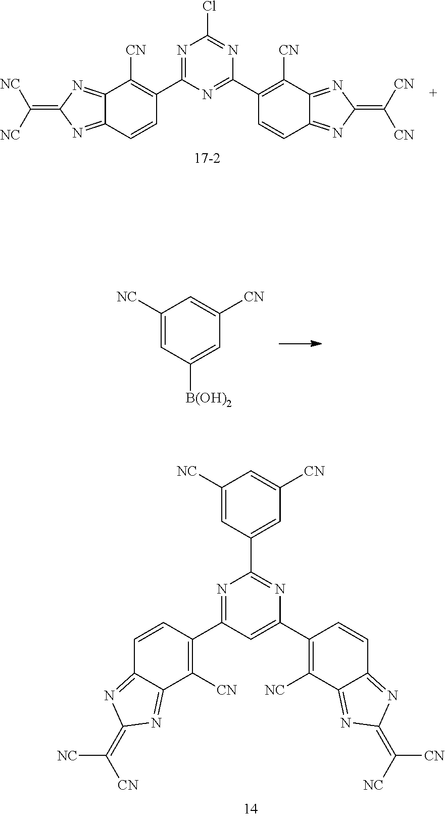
C1([NC])=CC([B(OH)2])=CC([CN])=C1.N1=C(Cl)N=C(C2=C([CN])C3=NC(=C([NC])[NC])N=C3C=C2)N=C1C1=C([CN])C2=NC(=C([CN])[CN])N=C2C=C1.N1=C(C2=CC([CN])=CC([NC])=C2)N=C(C2=C([CN])C3=NC(=C([CN])[NC])N=C3C=C2)C=C1C1=C([NC])C2=NC(=C([NC])[CN])N=C2C=C1
